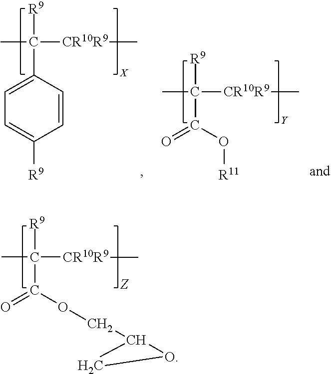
C(C([CR10R9]C)(C)[R9])(O[R11])=O.[Y].C1=C([R9])C=CC(C([CR10R9]C)(C)[R9])=C1.[X].C(C([CR10R9]C)(C)[R9])(OCC1OC1)=O.[Z]
